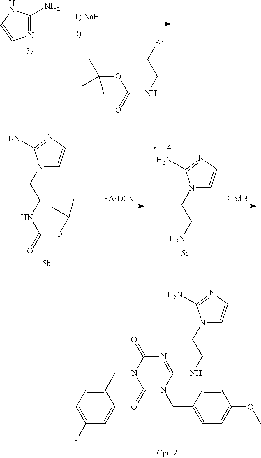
C1=C(F)C=CC(CN2C(=O)N=C(NCCN3C=CN=C3N)N(CC3=CC=C(OC)C=C3)C2=O)=C1.BrCCNC(OC(C)(C)C)=O.N1=C(N)NC=C1.N1(CCN)C=CN=C1N.N1(CCNC(=O)OC(C)(C)C)C=CN=C1N
